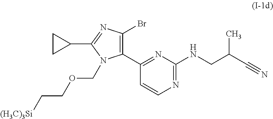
C1(C2=C(Br)N=C(C3CC3)N2COCC[(H3C)3Si])=NC(NCC(C#N)C)=NC=C1
